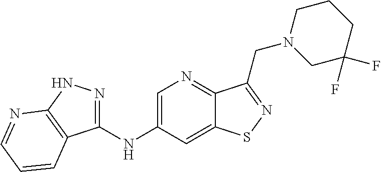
C1(NC2=CN=C3C(=C2)SN=C3CN2CC(F)(F)CCC2)=NNC2=C1C=CC=N2
